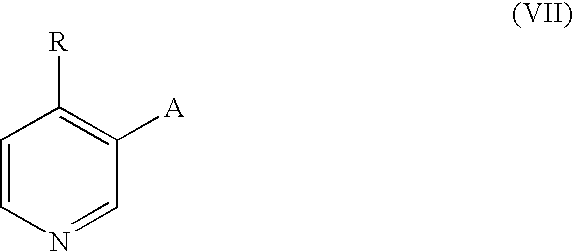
C1=CN=CC([A])=C1[R]
